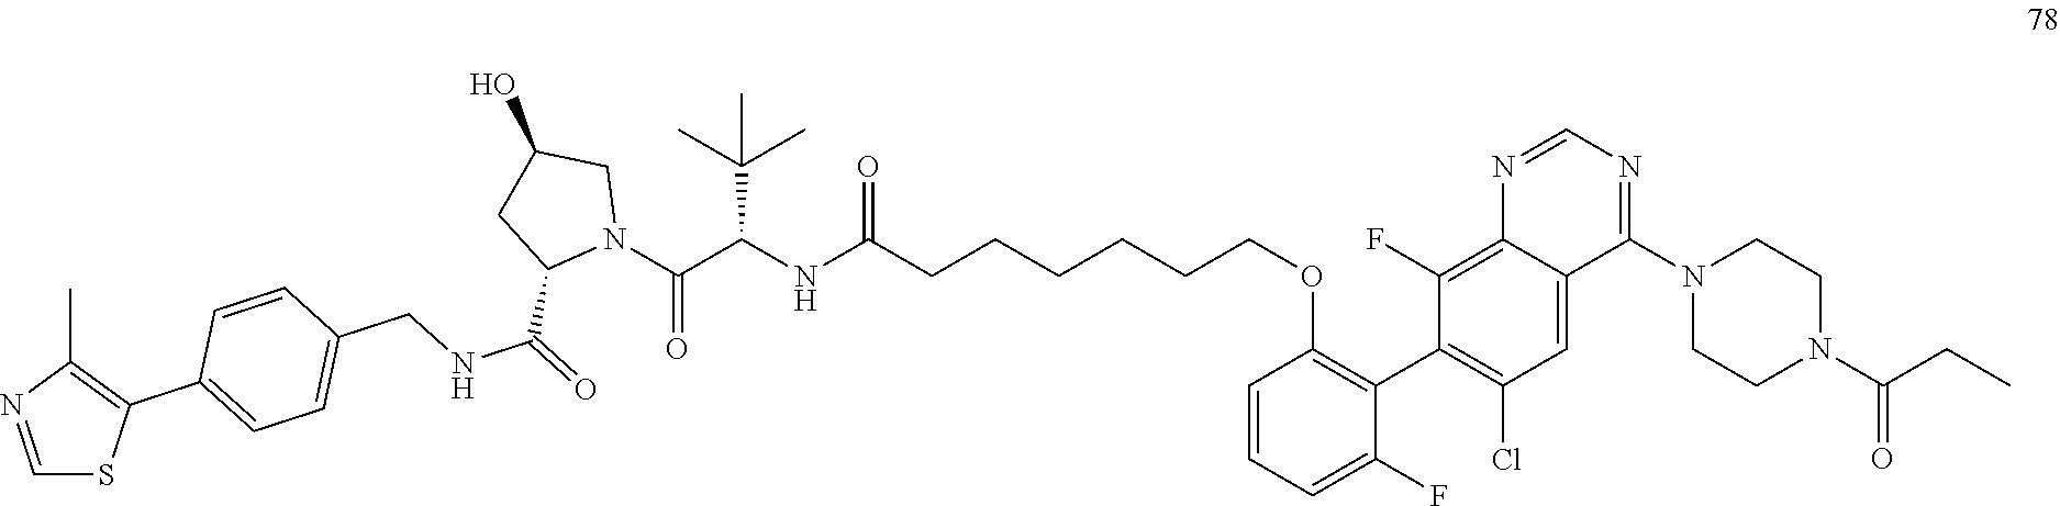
N1=CSC(C2=CC=C(CNC(=O)C3CC(O)CN3C(C(C(C)(C)C)NC(CCCCCCOC3=C(C4=C(Cl)C=C5C(=C4F)N=CN=C5N4CCN(C(=O)CC)CC4)C(F)=CC=C3)=O)=O)C=C2)=C1C
